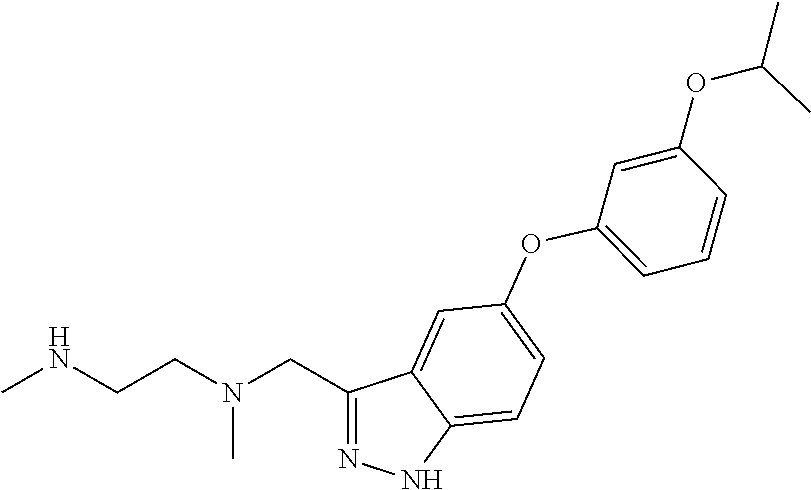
C1(CN(CCNC)C)=NNC2=CC=C(OC3=CC=CC(OC(C)C)=C3)C=C12
